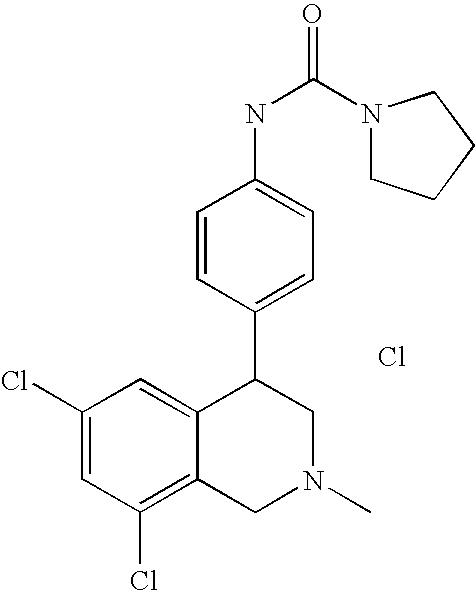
C1(Cl)=CC(Cl)=C2C(=C1)C(C1=CC=C(NC(=O)N3CCCC3)C=C1)CN(C)C2.Cl
